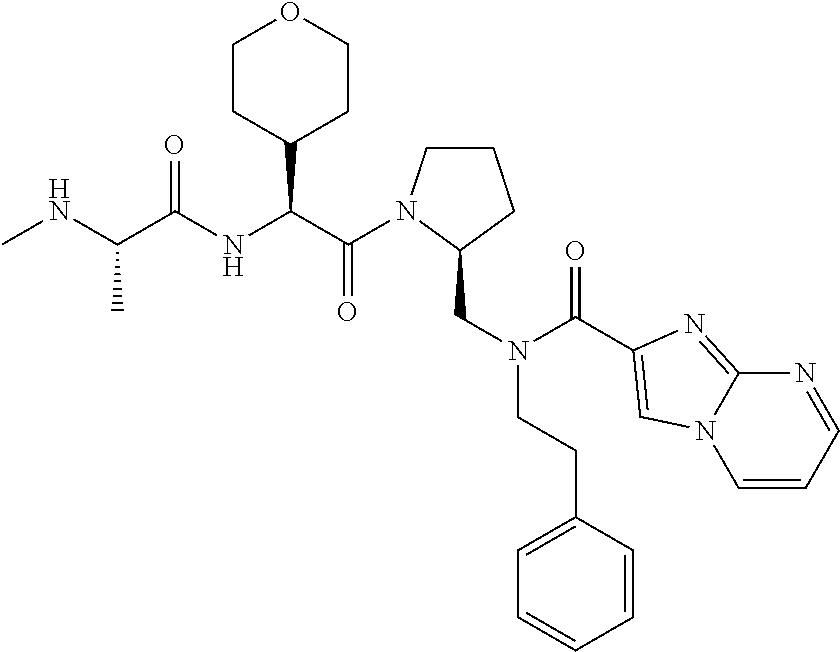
C1CN(C(=O)C(C2CCOCC2)NC(=O)C(C)NC)C(CN(C(=O)C2=CN3C(=N2)N=CC=C3)CCC2=CC=CC=C2)C1
